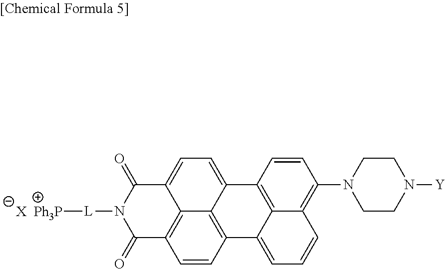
C1=CC2=C3C4=C1C(=O)N([L][Ph3P])C(=O)C4=CC=C3C1=C3C2=CC=CC3=C(N2CCN([Y])CC2)C=C1.[X]
